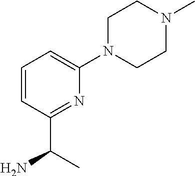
C1CN(C2=CC=CC(C(N)C)=N2)CCN1C
